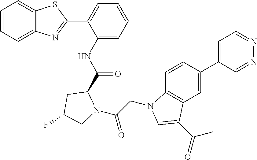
C1=CC=C2C(=C1)SC(C1=CC=CC=C1NC(=O)C1CC(F)CN1C(CN1C3=C(C=C(C4=CC=NN=C4)C=C3)C(C(=O)C)=C1)=O)=N2
